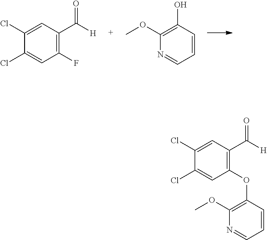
C(=O)([H])C1=C(F)C=C(Cl)C(Cl)=C1.N1=CC=CC(O)=C1OC.C(=O)([H])C1=C(OC2=C(OC)N=CC=C2)C=C(Cl)C(Cl)=C1
